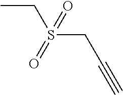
CCS(CC#C)(=O)=O
